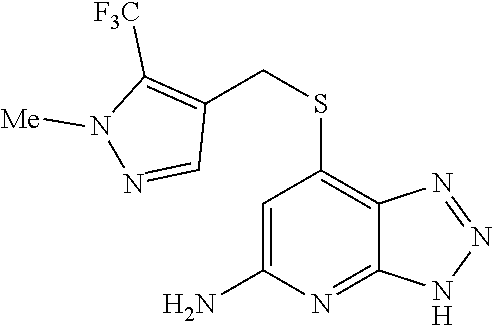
C1=C(N)N=C2C(=C1SCC1=C([F3C])N([Me])N=C1)N=NN2
